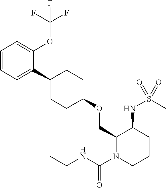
C1(C2CCC(OCC3N(C(NCC)=O)CCCC3NS(C)(=O)=O)CC2)=CC=CC=C1OC(F)(F)F
